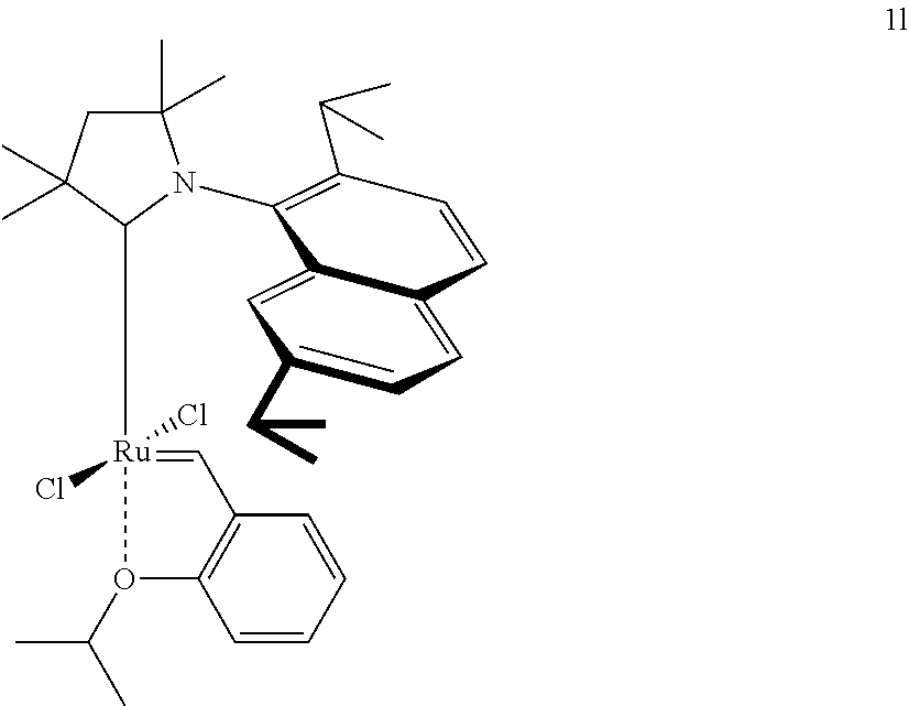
C1([Ru]2(Cl)(Cl)=CC3=C(C=CC=C3)O2C(C)C)N(C2=C(C(C)C)C=CC3=CC=C(C(C)C)C=C23)C(C)(C)CC1(C)C
